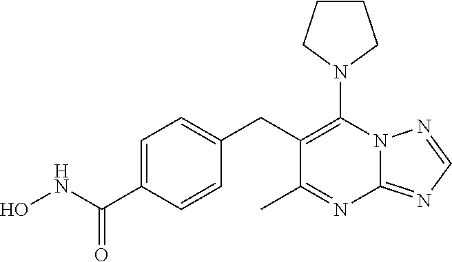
N1(C2=C(CC3=CC=C(C(NO)=O)C=C3)C(C)=NC3=NC=NN23)CCCC1
